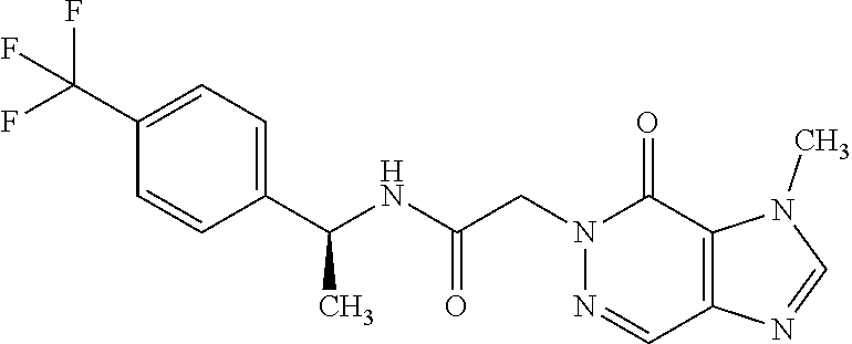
C1(C(F)(F)F)=CC=C(C(NC(CN2C(=O)C3=C(C=N2)N=CN3C)=O)C)C=C1
